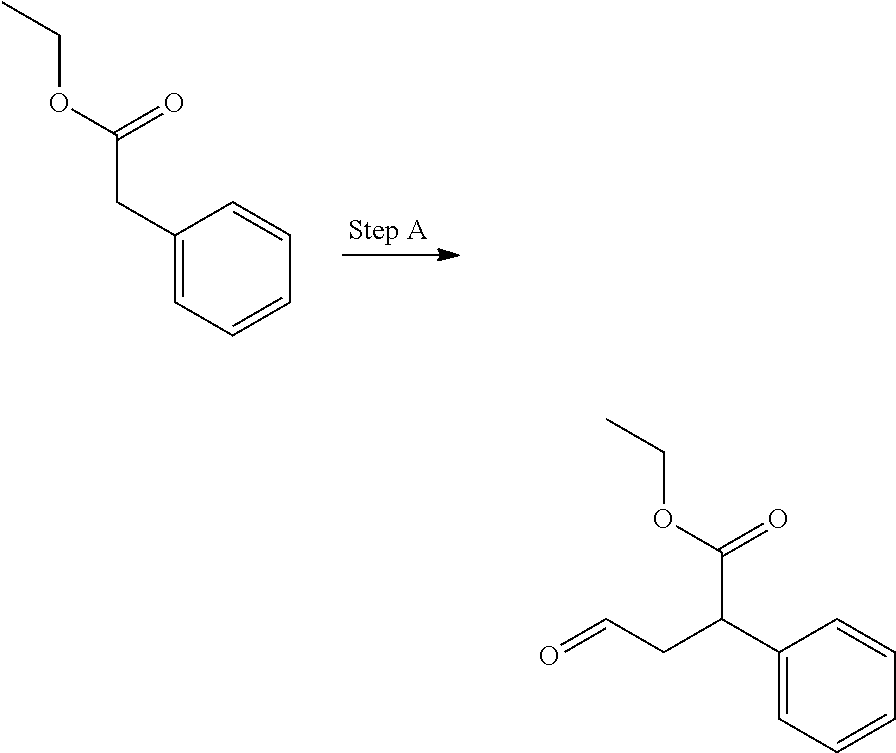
C1(CC(OCC)=O)=CC=CC=C1.C1(C(C(OCC)=O)CC=O)=CC=CC=C1
